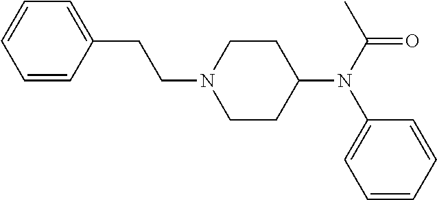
C1=C(CCN2CCC(N(C3=CC=CC=C3)C(C)=O)CC2)C=CC=C1
